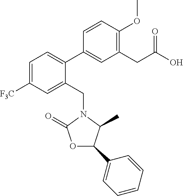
C1=C([F3C])C=C(CN2C(C)C(C3=CC=CC=C3)OC2=O)C(C2=CC(CC(O)=O)=C(OC)C=C2)=C1
